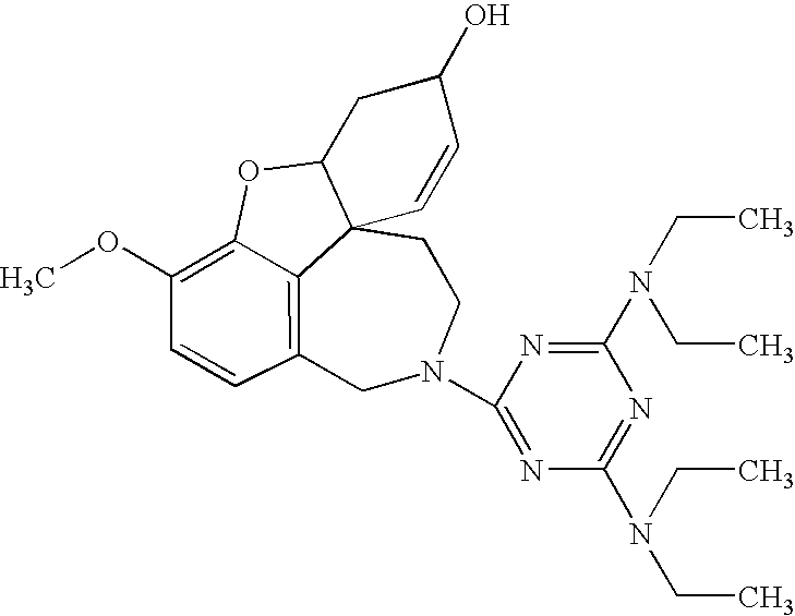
C12=C3C=CC(OC)=C1OC1CC(O)C=CC21CCN(C1=NC(N(CC)CC)=NC(N(CC)CC)=N1)C3
